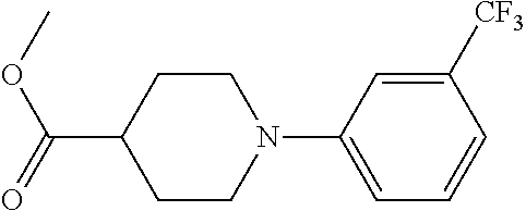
C1([CF3])=CC(N2CCC(C(=O)OC)CC2)=CC=C1
